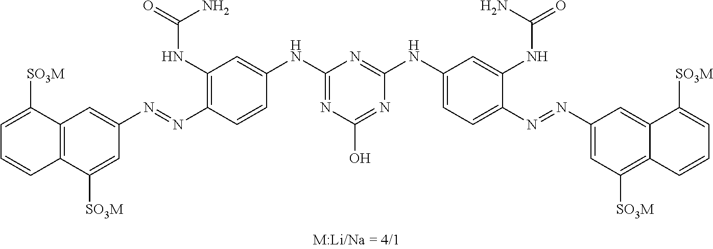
C12=C(C([SO3M])=CC(N=NC3=C(NC(=O)N)C=C(NC4=NC(O)=NC(NC5=CC=C(N=NC6=CC([SO3M])=C7C(=C6)C([SO3M])=CC=C7)C(NC(=O)N)=C5)=N4)C=C3)=C1)C=CC=C2[SO3M]
